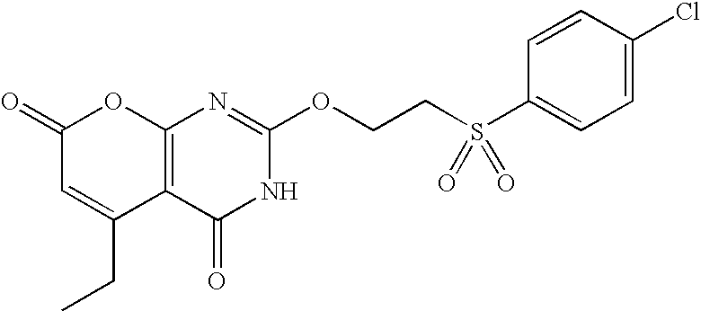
C12=C(C(=O)NC(OCCS(C3=CC=C(Cl)C=C3)(=O)=O)=N1)C(CC)=CC(=O)O2
